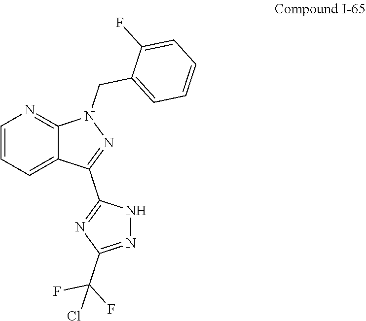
C1(CN2N=C(C3=NC(C(F)(F)Cl)=NN3)C3=CC=CN=C23)=CC=CC=C1F
